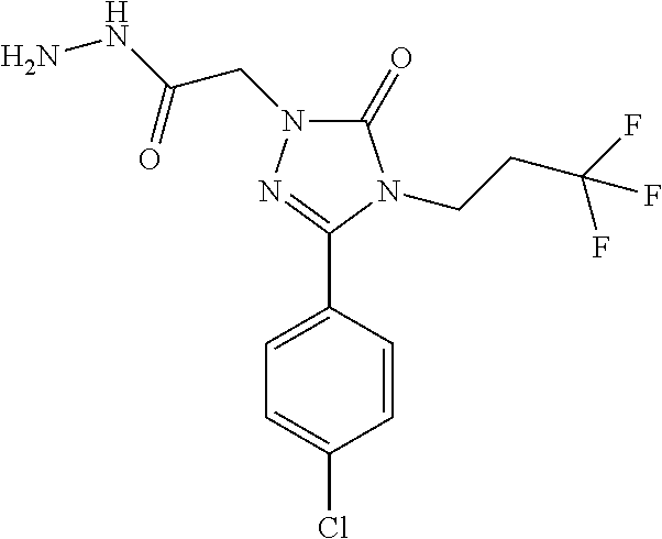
C1=CC(Cl)=CC=C1C1=NN(CC(NN)=O)C(=O)N1CCC(F)(F)F
